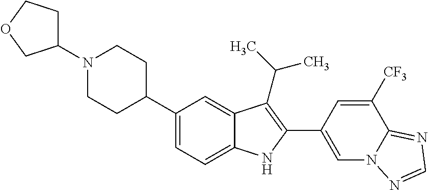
C1(N2CCC(C3=CC=C4C(=C3)C(C(C)C)=C(C3=CN5C(=NC=N5)C([CF3])=C3)N4)CC2)CCOC1
